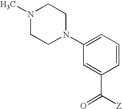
N1(C)CCN(C2=CC=CC(C(=O)[Z])=C2)CC1
